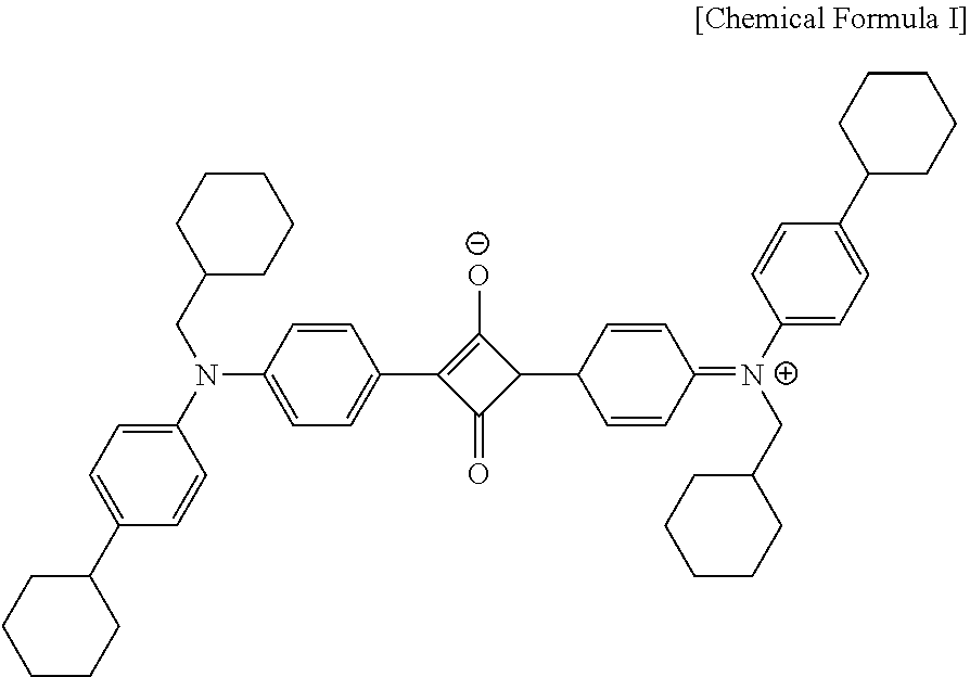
C1=CC(N(C2=CC=C(C3CCCCC3)C=C2)CC2CCCCC2)=CC=C1C1=C([O-])C(C2C=CC(=[N+](C3=CC=C(C4CCCCC4)C=C3)CC3CCCCC3)C=C2)C1=O
